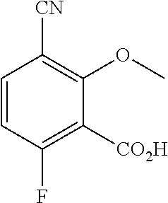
C1=CC(F)=C([CO2H])C(OC)=C1[CN]
